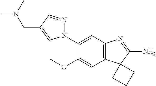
N1(C2=CC3=C(C=C2OC)C2(C(N)=N3)CCC2)N=CC(CN(C)C)=C1
